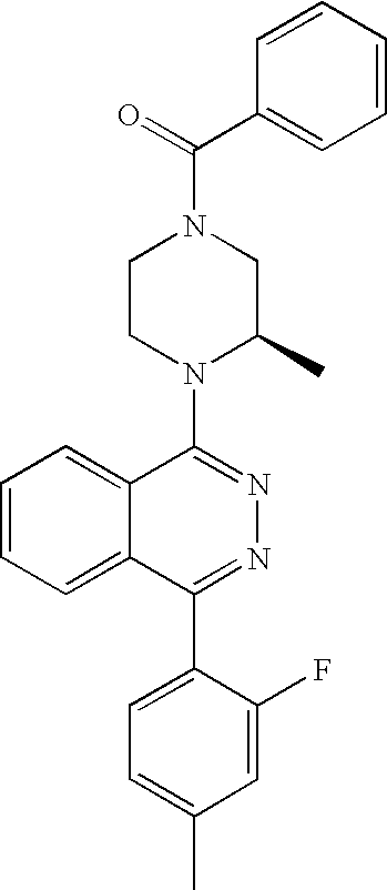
C(=O)(N1CCN(C2=NN=C(C3=CC=C(C)C=C3F)C3=CC=CC=C23)C(C)C1)C1=CC=CC=C1
